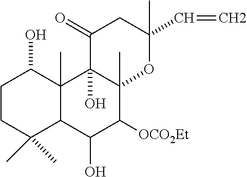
C1CC(C)(C)C2C(C)(C1O)C1(O)C(C)(C([OCO2Et])C2O)OC(C)(C=C)CC1=O
